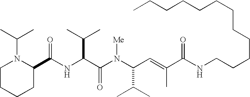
N(C(C(N(C(C(C)C)C=C(C)C(NCCCCCCCCCCCC)=O)[Me])=O)C(C)C)C(C1N(C(C)C)CCCC1)=O
